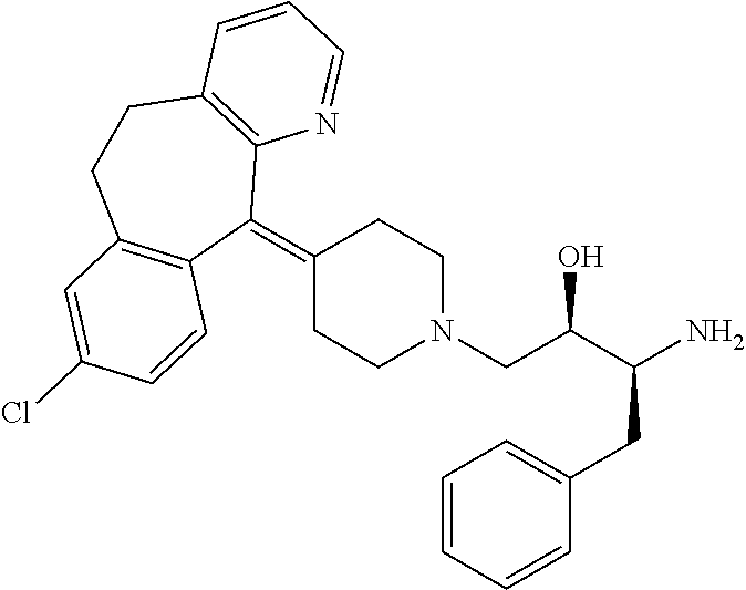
C1(=C2C3=C(CCC4=C2C=CC(Cl)=C4)C=CC=N3)CCN(CC(C(N)CC2=CC=CC=C2)O)CC1
